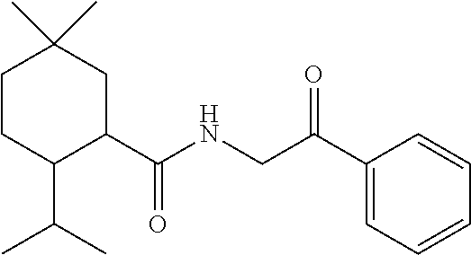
C1CC(C(C)C)C(C(NCC(C2=CC=CC=C2)=O)=O)CC1(C)C
